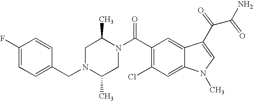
C1(F)=CC=C(CN2C(C)CN(C(C3=C(Cl)C=C4C(=C3)C(C(C(N)=O)=O)=CN4C)=O)C(C)C2)C=C1
